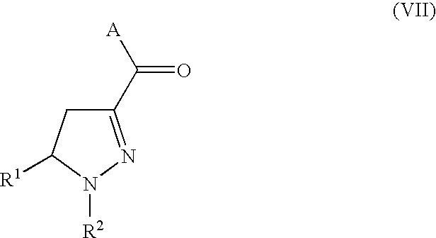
C1C(C([A])=O)=NN([R2])C1[R1]
